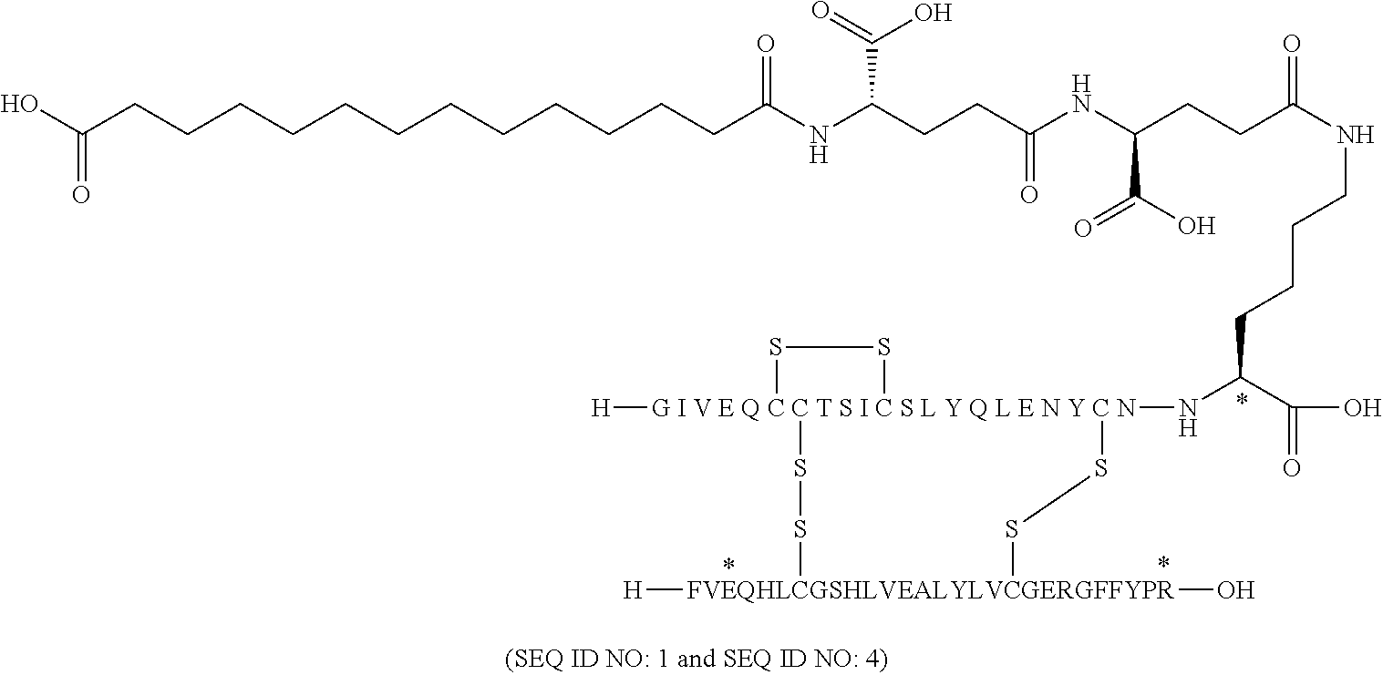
OC(CCCCCCCCCCCCC(NC(CCC(NC(CCC(=O)NCCCCC(C(=O)O)N[G I V E Q C C T S I C S L Y Q L E N Y C N]12([H])(SS1)SS[FVEQHLCGSHLVEALYLVCGERGFFYPR]([H])(O)SS2)C(O)=O)=O)C(=O)O)=O)=O
